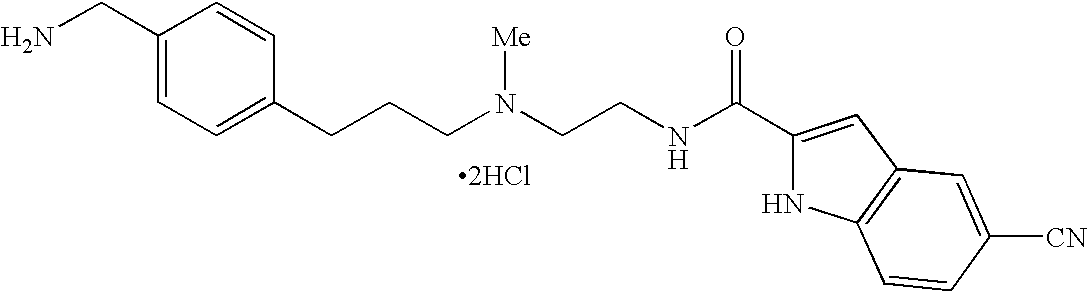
C1(CN)=CC=C(CCCN(CCNC(C2=CC3=C(N2)C=CC([CN])=C3)=O)[Me])C=C1.[2HCl]
